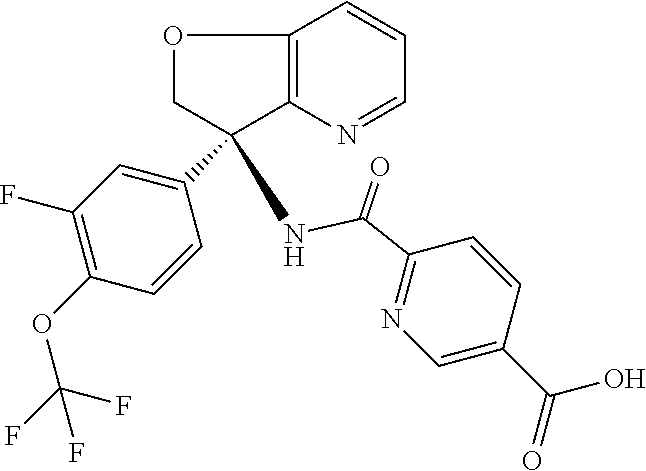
C1OC2=C(C1(C1=CC(F)=C(OC(F)(F)F)C=C1)NC(C1=NC=C(C(O)=O)C=C1)=O)N=CC=C2
